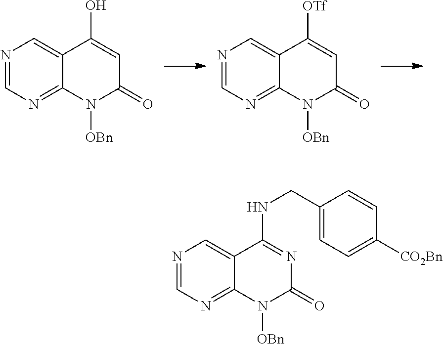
N1=CN=C2C(=C1)C(O)=CC(=O)N2[OBn].N1=CN=C2C(=C1)C([OTf])=CC(=O)N2[OBn].N1=CN=C2C(=C1)C(NCC1=CC=C([CO2Bn])C=C1)=NC(=O)N2[OBn]
